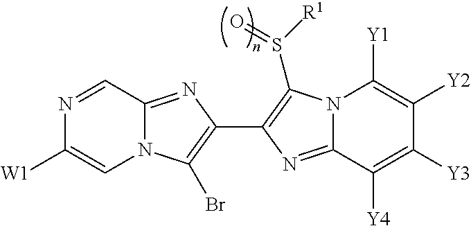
N1=CC2=NC(C3=C(S([R1])=O)N4C(=N3)C([Y4])=C([Y3])C([Y2])=C4[Y1])=C(Br)N2C=C1[W1]
